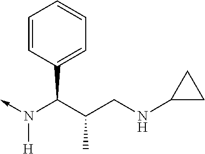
C1=CC(C(C(CNC2CC2)C)N(->C)[H])=CC=C1
